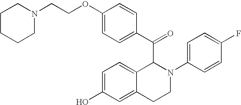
C1=C(O)C=C2C(=C1)C(C(C1=CC=C(OCCN3CCCCC3)C=C1)=O)N(C1=CC=C(F)C=C1)CC2
